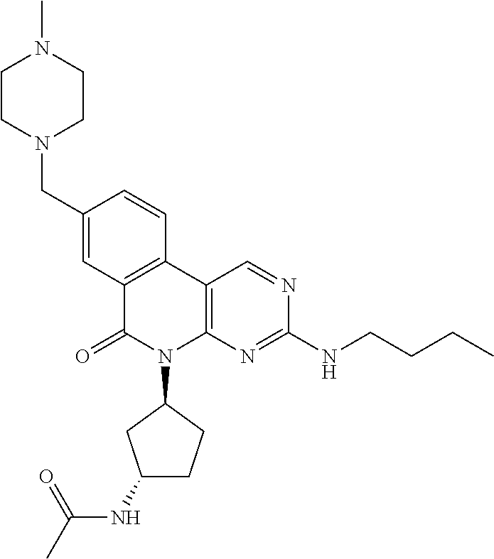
C12=C(C3=C(N(C4CC(NC(C)=O)CC4)C1=O)N=C(NCCCC)N=C3)C=CC(CN1CCN(C)CC1)=C2
